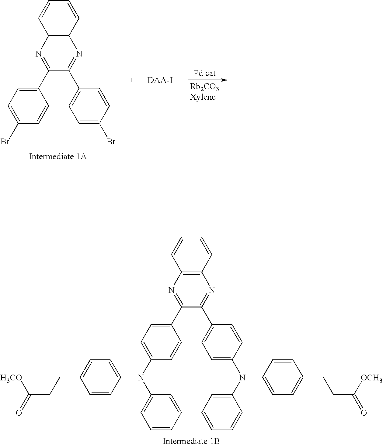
C12=C(N=C(C3=CC=C(Br)C=C3)C(C3=CC=C(Br)C=C3)=N1)C=CC=C2.C12=C(N=C(C3=CC=C(N(C4=CC=C(CCC(=O)[H3CO])C=C4)C4=CC=CC=C4)C=C3)C(C3=CC=C(N(C4=CC=C(CCC([OCH3])=O)C=C4)C4=CC=CC=C4)C=C3)=N1)C=CC=C2
